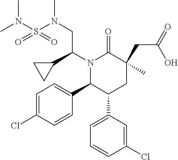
C1=C(C2CC(C)(CC(=O)O)C(=O)N(C(C3CC3)CN(S(N(C)C)(=O)=O)C)C2C2=CC=C(Cl)C=C2)C=C(Cl)C=C1
